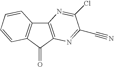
C12=C(C(=O)C3=C1C=CC=C3)N=C(C#N)C(Cl)=N2
